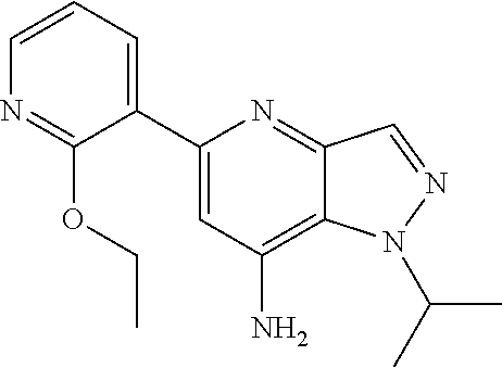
C1(C2=CC=CN=C2OCC)=CC(N)=C2C(=N1)C=NN2C(C)C
